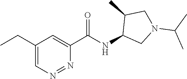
C1(C(NC2CN(C(C)C)CC2C)=O)=CC(CC)=CN=N1
